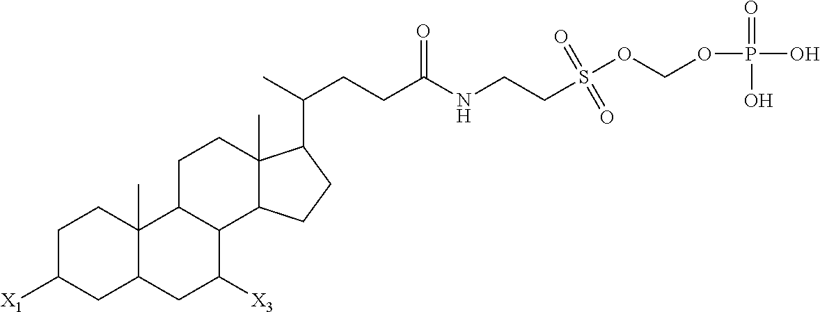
C1C([X1])CC2C(C)(C1)C1C(C([X3])C2)C2C(C)(CC1)C(C(C)CCC(NCCS(OCOP(O)(=O)O)(=O)=O)=O)CC2
